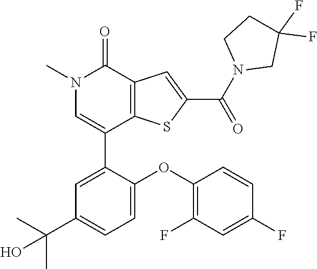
C1(C2=CC(C(C)(C)O)=CC=C2OC2=C(F)C=C(F)C=C2)=CN(C)C(=O)C2=C1SC(C(N1CC(F)(F)CC1)=O)=C2
